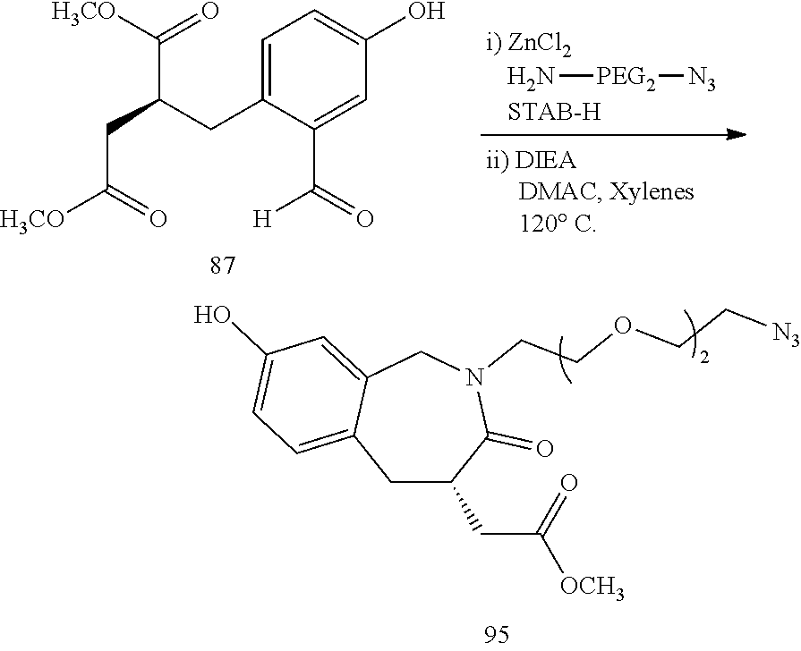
N[PEG2][N3].C1=C(CC(C(=O)[H3CO])CC(=O)[H3CO])C(C([H])=O)=CC(O)=C1.C1C(CC([OCH3])=O)C(=O)N(CCOCC[N3])CC2=CC(O)=CC=C12
